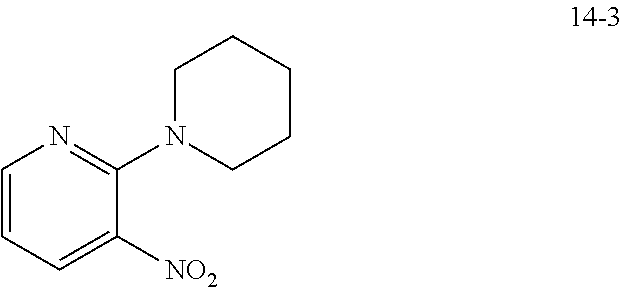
C1CN(C2=NC=CC=C2[NO2])CCC1
